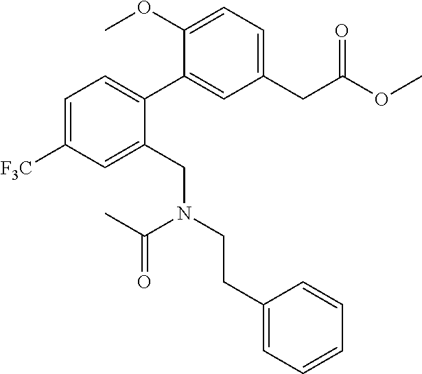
C1=C([F3C])C=C(CN(CCC2=CC=CC=C2)C(C)=O)C(C2=CC(CC(OC)=O)=CC=C2OC)=C1
